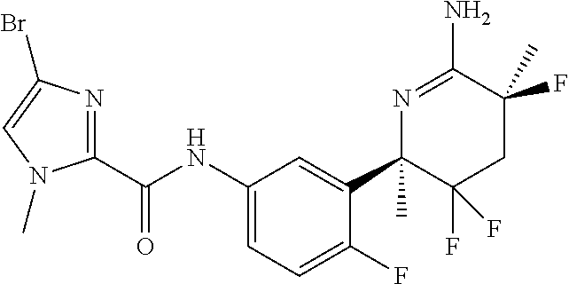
C1(C(NC2=CC=C(F)C(C3(C)C(F)(F)CC(F)(C)C(N)=N3)=C2)=O)=NC(Br)=CN1C
